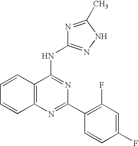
C12=C(N=C(C3=C(F)C=C(F)C=C3)N=C1NC1=NNC(C)=N1)C=CC=C2
